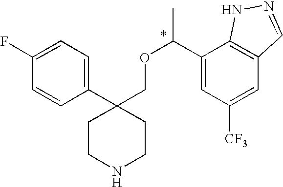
C1(C2(COC(C3=CC([CF3])=CC4=C3NN=C4)C)CCNCC2)=CC=C(F)C=C1
